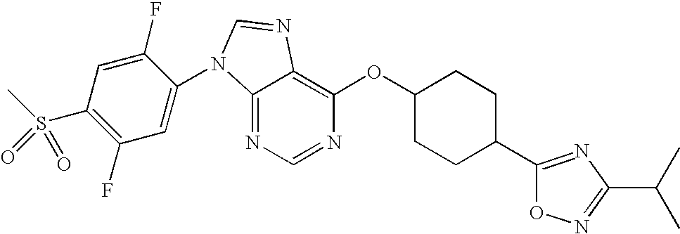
C12=NC=NC(OC3CCC(C4=NC(C(C)C)=NO4)CC3)=C1N=CN2C1=CC(F)=C(S(C)(=O)=O)C=C1F
